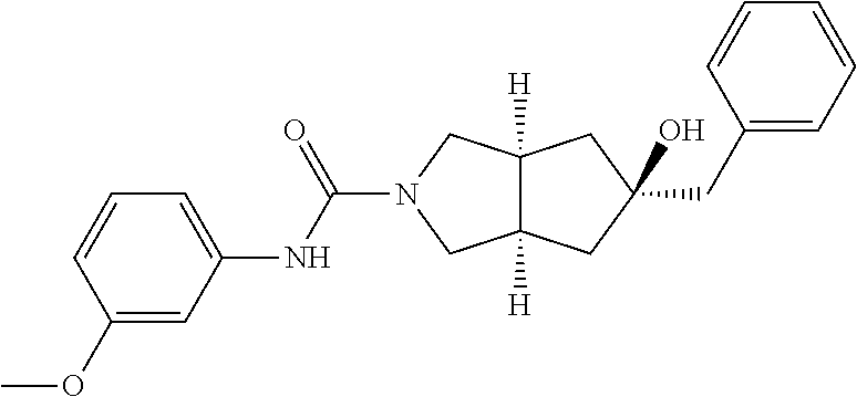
C12([H])C([H])(CC(O)(CC3=CC=CC=C3)C1)CN(C(=O)NC1=CC=CC(OC)=C1)C2
